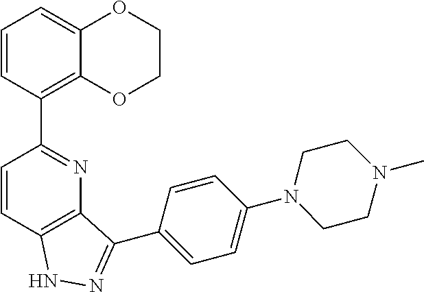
C1=CC(C2=NC3=C(C=C2)NN=C3C2=CC=C(N3CCN(C)CC3)C=C2)=C2C(=C1)OCCO2
